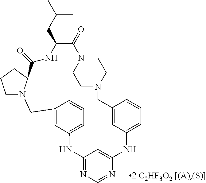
C12=CC(=CC=C1)NC1=NC=NC(=C1)NC1=CC=CC(=C1)CN1CCN(C(=O)C(CC(C)C)NC(=O)C3N(CCC3)C2)CC1
